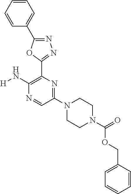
C1(N2CCN(C(=O)OCC3=CC=CC=C3)CC2)=NC(C2=NN=C(C3=CC=CC=C3)O2)=C(N[H])N=C1
